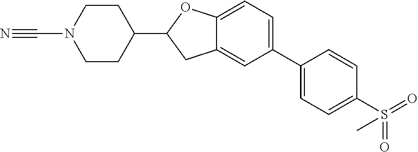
C1CC(C2CC3=CC(C4=CC=C(S(=O)(=O)C)C=C4)=CC=C3O2)CCN1C#N
